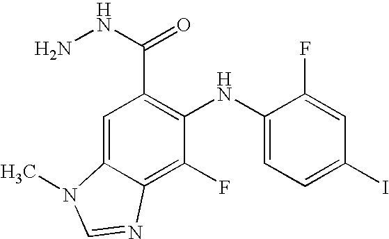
NNC(=O)C1=C(NC2=CC=C(I)C=C2F)C(F)=C2C(=C1)N(C)C=N2
